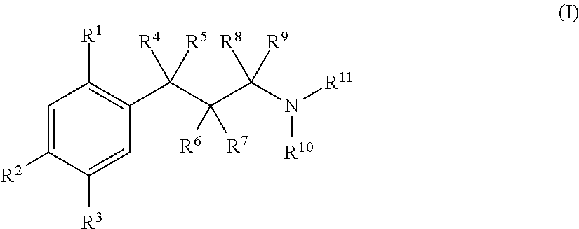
C1=C([R2])C([R3])=CC(C(C(C(N([R11])[R10])([R9])[R8])([R6])[R7])([R5])[R4])=C1[R1]
